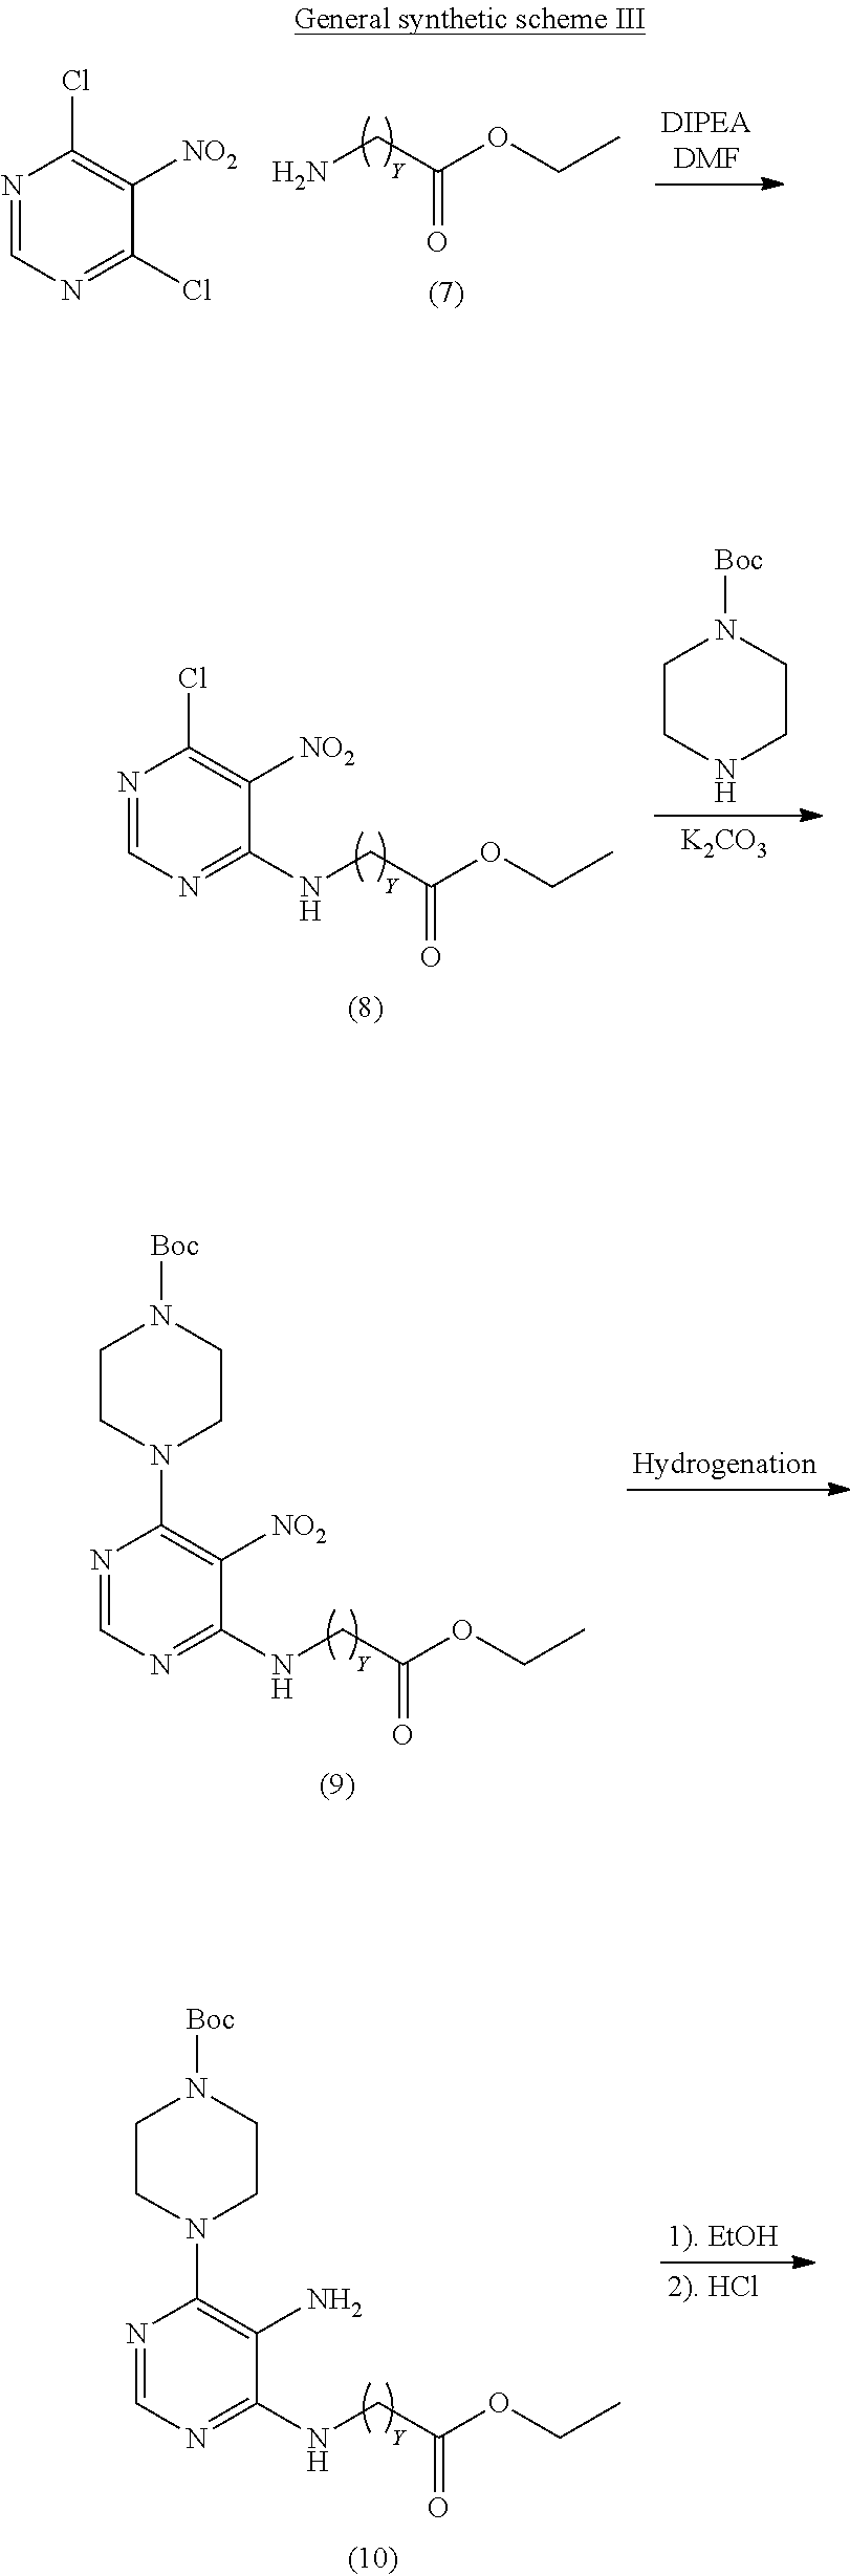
NCC(OCC)=O.N1=CN=C(Cl)C([NO2])=C1Cl.N1=CN=C(NCC(OCC)=O)C([NO2])=C1Cl.C1CNCCN1[Boc].[K2CO3].N1=CN=C(NCC(OCC)=O)C([NO2])=C1N1CCN([Boc])CC1.N1=CN=C(NCC(OCC)=O)C(N)=C1N1CCN([Boc])CC1
